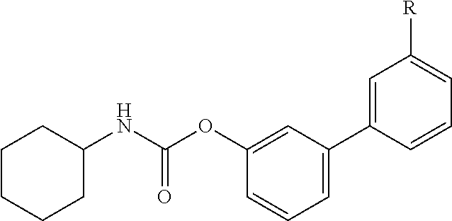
C1=C(C2=CC=CC(OC(NC3CCCCC3)=O)=C2)C=CC=C1[R]
